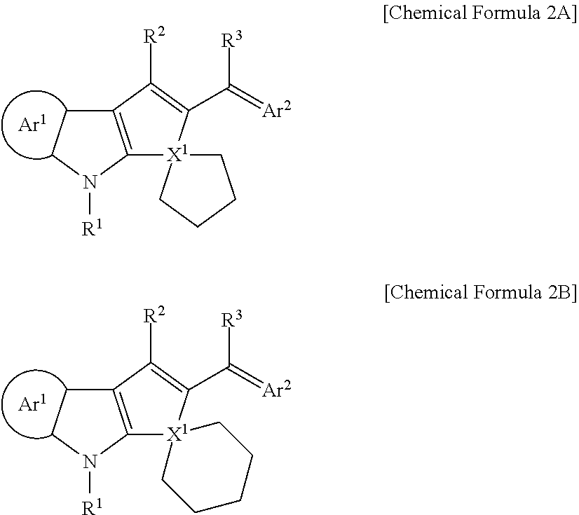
C12=C(N([R1])CC1)[X1]1(C(C(=[Ar2])[R3])=C2[R2])CCCC1.C12=C(N([R1])CC1)[X1]1(C(C(=[Ar2])[R3])=C2[R2])CCCCC1
